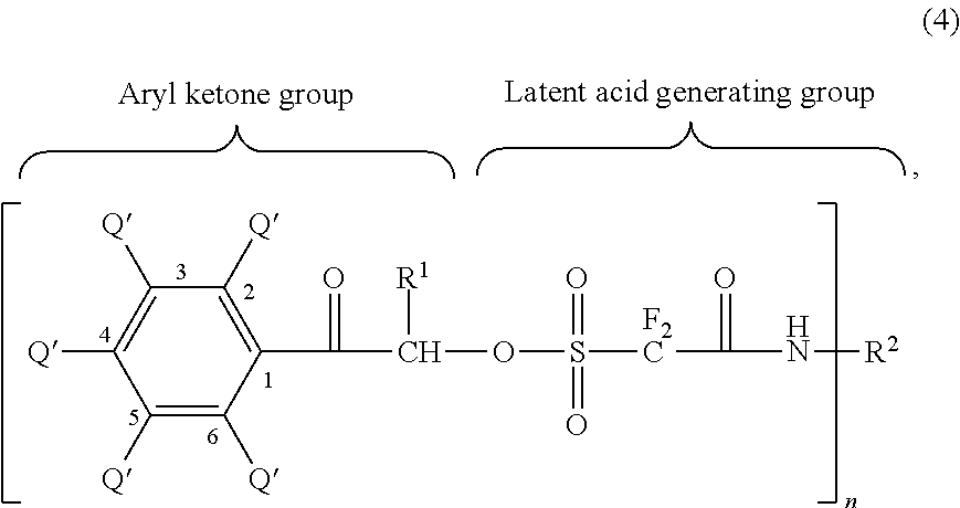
C1(C(C(OS(=O)(=O)[F2C]C(=O)N[R2])[R1])=O)=C([Q])C([Q])=C([Q])C([Q])=C1[Q]
